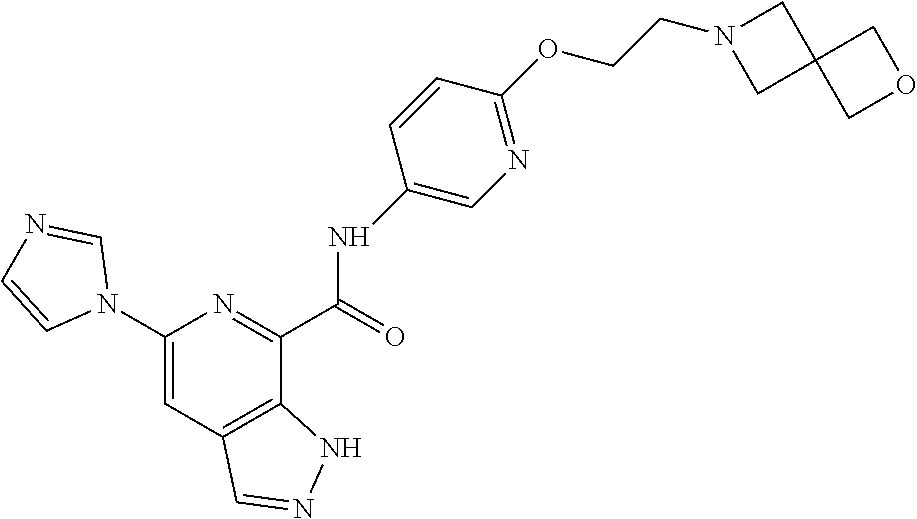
C1(N2C=NC=C2)=CC2=C(C(C(=O)NC3=CN=C(OCCN4CC5(C4)COC5)C=C3)=N1)NN=C2
